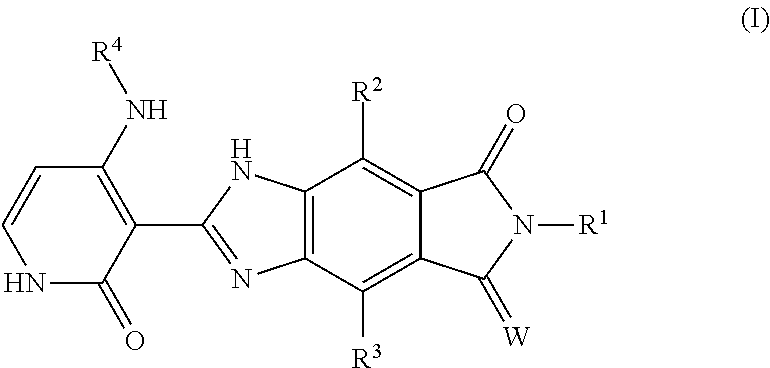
C1=CNC(=O)C(C2=NC3=C(N2)C([R2])=C2C(=C3[R3])C(=[W])N([R1])C2=O)=C1N[R4]
